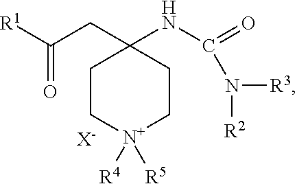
C(CC1(NC(=O)N([R2])[R3])CC[N+]([R4])([R5])CC1)([R1])=O.[X-]
